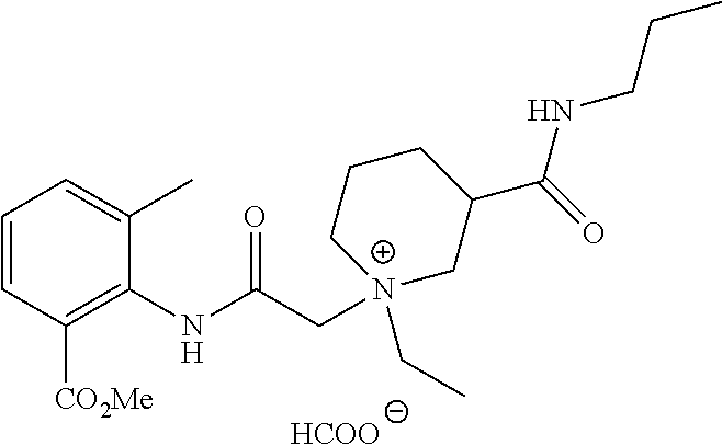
C1=CC([CO2Me])=C(NC(C[N+]2(CC)CC(C(=O)NCCC)CCC2)=O)C(C)=C1.[HCOO]
